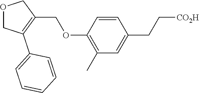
C1(COC2=C(C)C=C(CC[CO2H])C=C2)=C(C2=CC=CC=C2)COC1
